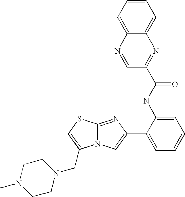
N12C(=NC(C3=CC=CC=C3NC(C3=NC4=CC=CC=C4N=C3)=O)=C1)SC=C2CN1CCN(C)CC1
